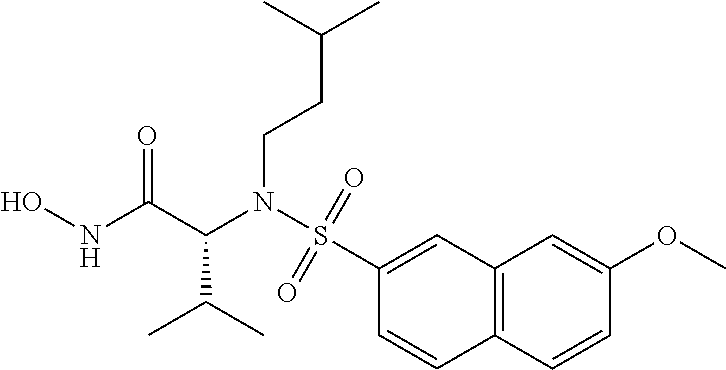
N(C(C(NO)=O)C(C)C)(S(C1=CC2=C(C=C1)C=CC(OC)=C2)(=O)=O)CCC(C)C
